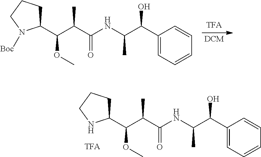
[DCM].C1(C(O)C(C)NC(C(C(C2CCCN2[Boc])OC)C)=O)=CC=CC=C1.C1(C(O)C(C)NC(C(C(C2CCCN2)OC)C)=O)=CC=CC=C1
